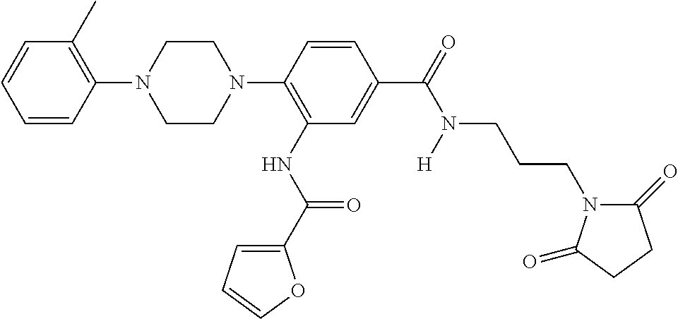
C1=CC(N2CCN(C3=C(NC(=O)C4=CC=CO4)C=C(C(N(CCCN4C(=O)CCC4=O)[H])=O)C=C3)CC2)=C(C)C=C1
